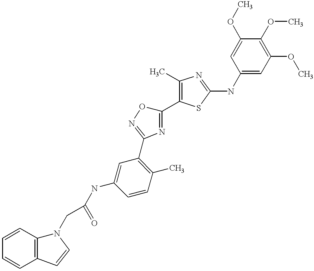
C1(NC2=NC(C)=C(C3=NC(C4=C(C)C=CC(NC(=O)CN5C6=C(C=C5)C=CC=C6)=C4)=NO3)S2)=CC(OC)=C(OC)C(OC)=C1
